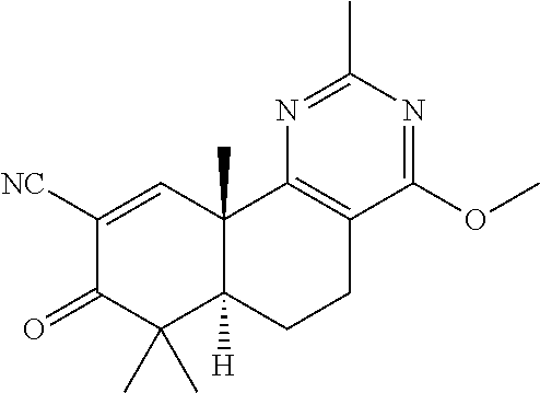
C1([NC])=CC2(C)C([H])(C(C)(C)C1=O)CCC1=C2N=C(C)N=C1OC
